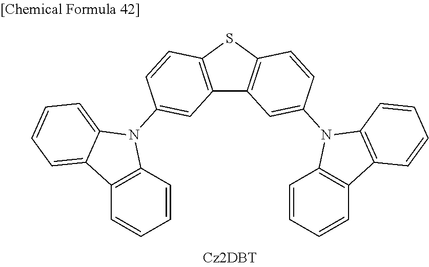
C1(N2C3=CC=CC=C3C3=C2C=CC=C3)=CC2=C(C=C1)SC1=C2C=C(N2C3=C(C4=C2C=CC=C4)C=CC=C3)C=C1
